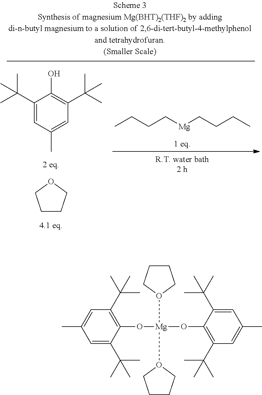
C1CCOC1.C1(C(C)(C)C)=CC(C)=CC(C(C)(C)C)=C1O.C(CC)C[Mg]CCCC.C1=C(C(C)(C)C)C(O[Mg](OC2=C(C(C)(C)C)C=C(C)C=C2C(C)(C)C)(O2CCCC2)O2CCCC2)=C(C(C)(C)C)C=C1C
